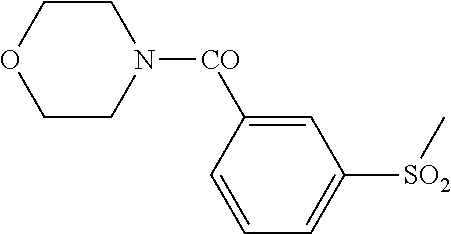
[SO2](C1=CC=CC([CO]N2CCOCC2)=C1)C
